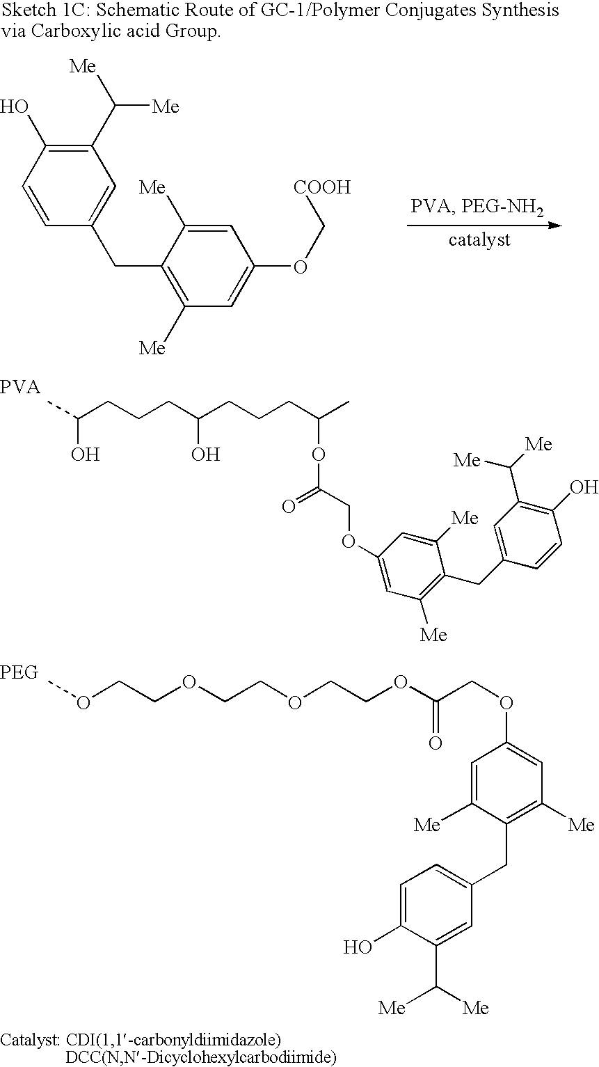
CC(CCCC(CCCC(C)OC(COC1=CC([Me])=C(CC2=CC(C([Me])[Me])=C(O)C=C2)C([Me])=C1)=O)O)O.COCCOCCOCCOC(COC1=CC([Me])=C(CC2=CC=C(O)C(C([Me])[Me])=C2)C([Me])=C1)=O.C1=CC(CC2=C([Me])C=C(OC[COOH])C=C2[Me])=CC(C([Me])[Me])=C1O
